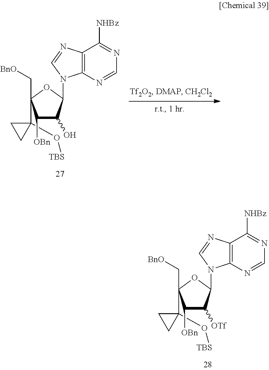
C1(C2(C[BnO])C([OBn])C([OTf])C(N3C4=C(C([NHBz])=NC=N4)N=C3)O2)(O[TBS])CC1.C1(C2(C[BnO])C([OBn])C(O)C(N3C4=C(C([NHBz])=NC=N4)N=C3)O2)(O[TBS])CC1
